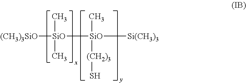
[(CH3)3SiO][SiO](C)(C)[SiO]([Si(CH3)3])(C)[(CH2)3]S
